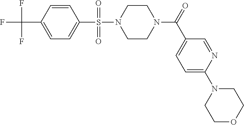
C1=C(C(F)(F)F)C=CC(S(=O)(=O)N2CCN(C(C3=CC=C(N4CCOCC4)N=C3)=O)CC2)=C1
